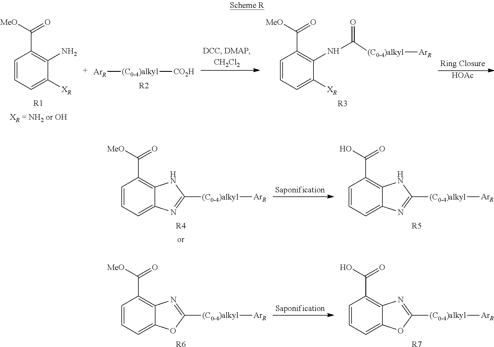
C1=CC=C([XR])C(N)=C1C([MeO])=O.[R1].C1=CC=C([XR])C(NC(=O)[(C0-4)alkyl][ArR])=C1C([MeO])=O.[R3].[HOAc].[ArR][(C0-4)alkyl][CO2H].[R2].C1=CC=C2C(=C1C([MeO])=O)N=C([(C0-4)alkyl][ArR])O2.[R6].C1=CC=C2C(=C1C(O)=O)N=C([(C0-4)alkyl][ArR])O2.[R7].C1=CC=C2C(=C1C([MeO])=O)NC([(C0-4)alkyl][ArR])=N2.[R4].C1=CC=C2C(=C1C(O)=O)NC([(C0-4)alkyl][ArR])=N2.[R5]
